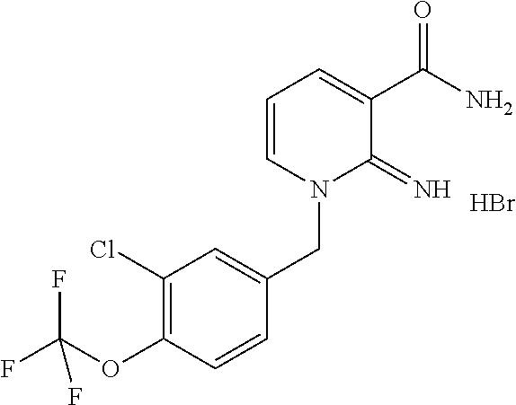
C1=CN(CC2=CC(Cl)=C(OC(F)(F)F)C=C2)C(=N)C(C(N)=O)=C1.Br
